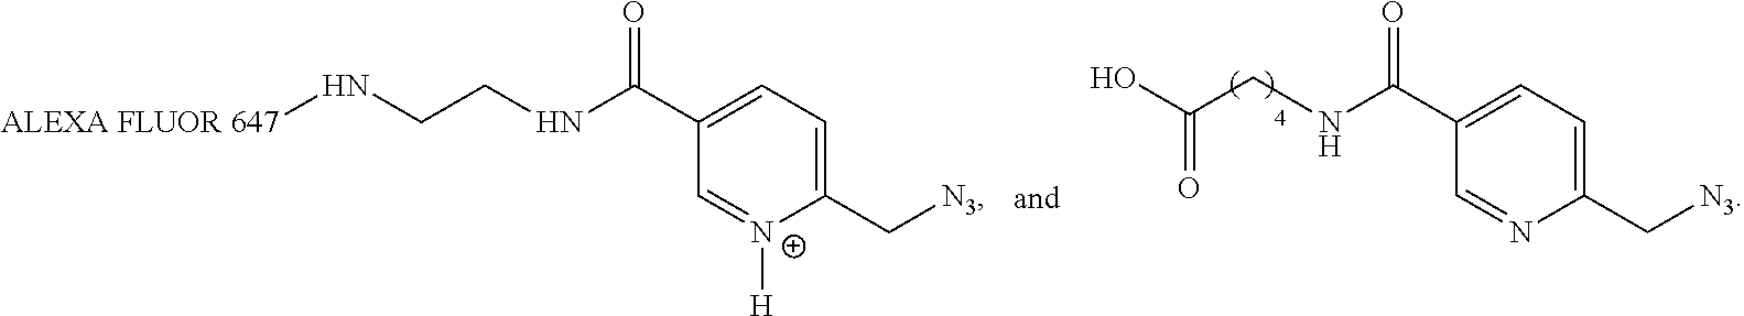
C1(C[N3])=CC=C(C(NCCN[ALEXA FLUOR 647])=O)C=[N+]1[H].C(=O)(O)CNC(C1=CC=C(C[N3])N=C1)=O
